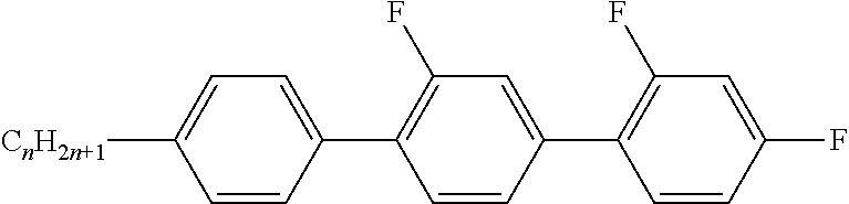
C1(C2=C(F)C=C(C3=C(F)C=C(F)C=C3)C=C2)=CC=C([CnH2n+1])C=C1
